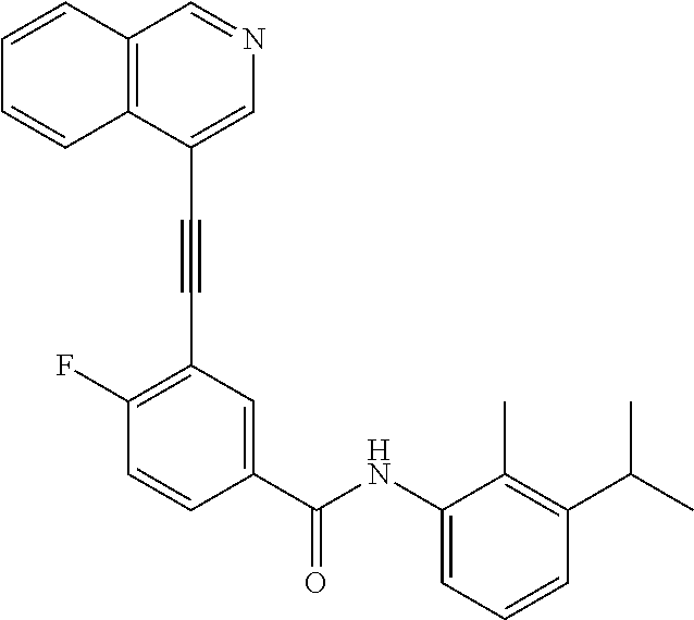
C12=C(C(C#CC3=C(F)C=CC(C(NC4=CC=CC(C(C)C)=C4C)=O)=C3)=CN=C1)C=CC=C2
